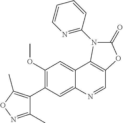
C12=CC(C3=C(C)ON=C3C)=C(OC)C=C1C1=C(C=N2)OC(=O)N1C1=NC=CC=C1
